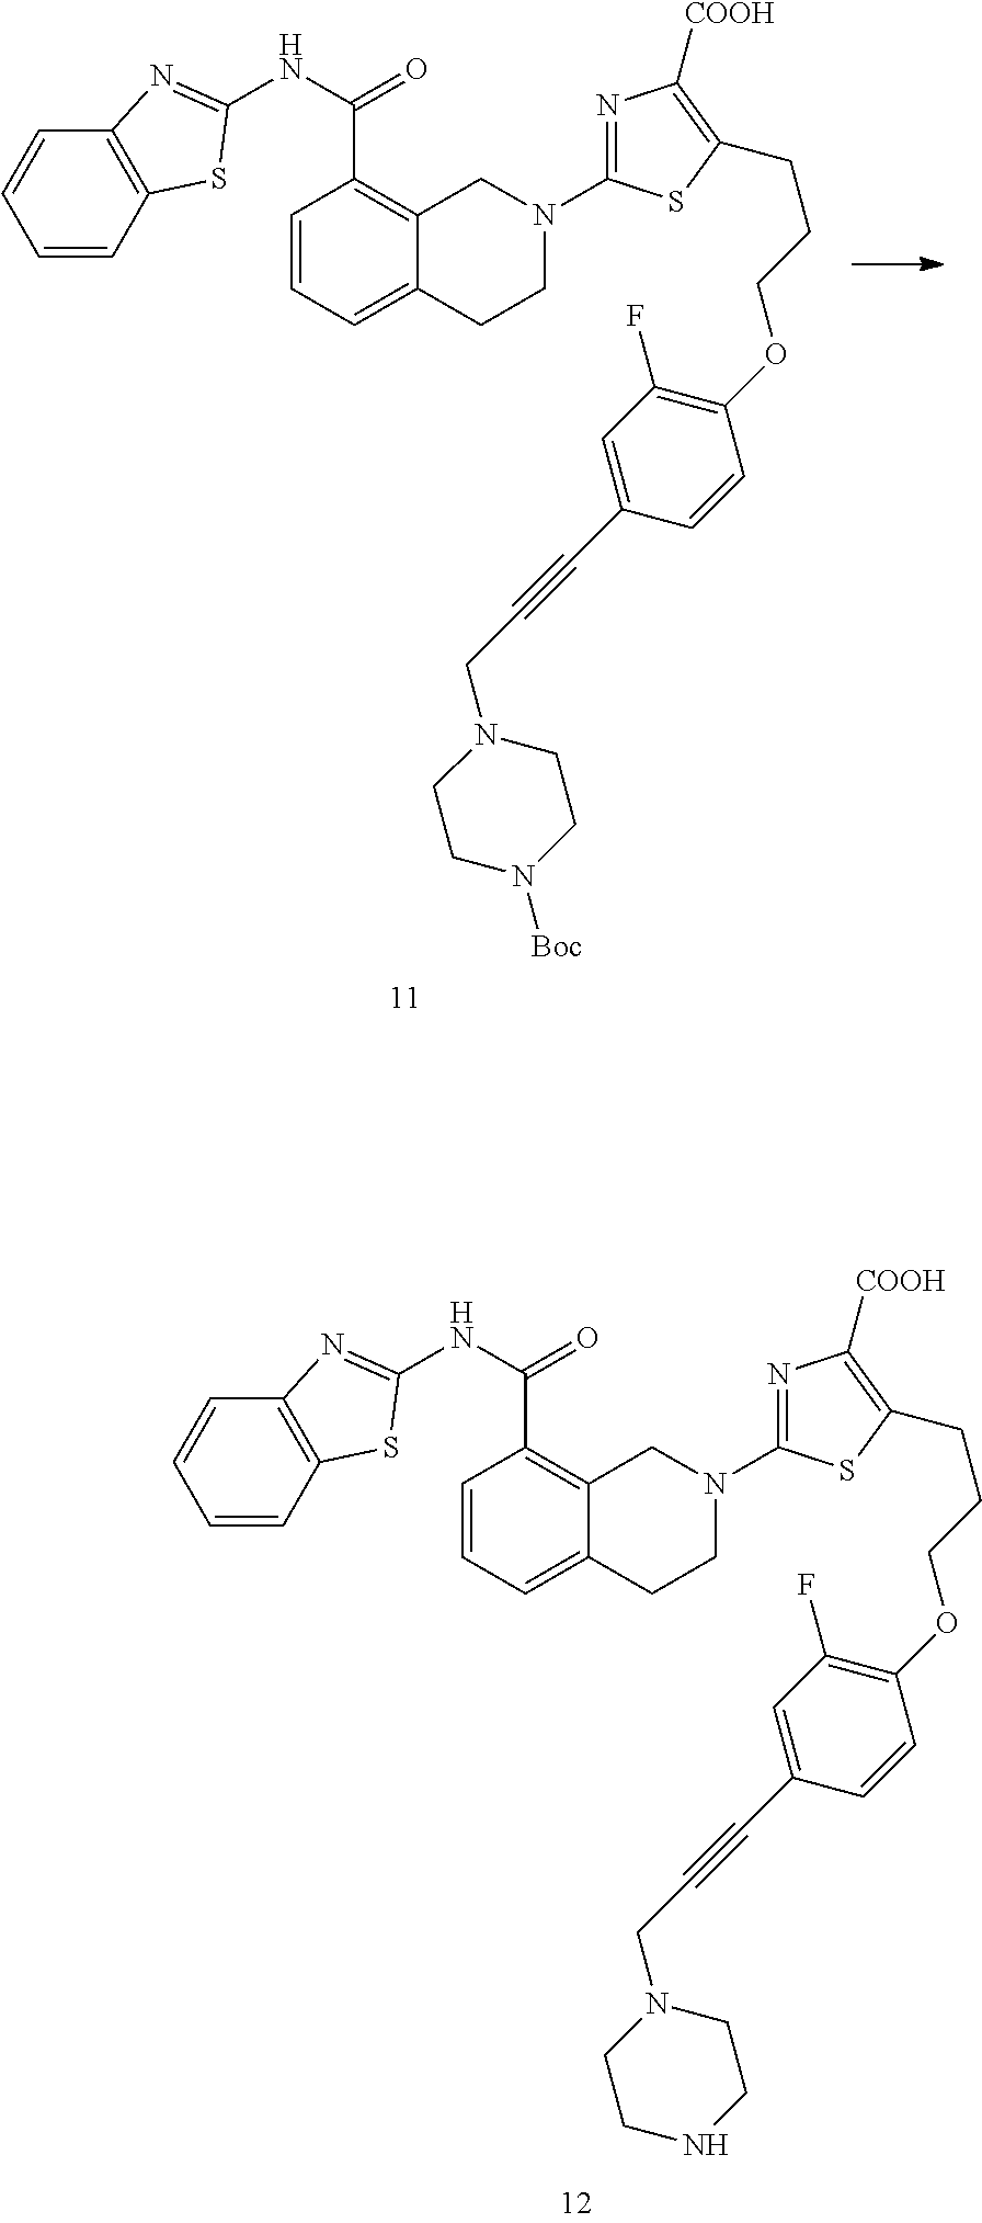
N1=C(N2CC3=C(C(NC4=NC5=C(C=CC=C5)S4)=O)C=CC=C3CC2)SC(CCCOC2=C(F)C=C(C#CCN3CCN([Boc])CC3)C=C2)=C1[COOH].N1=C(N2CC3=C(C(NC4=NC5=C(C=CC=C5)S4)=O)C=CC=C3CC2)SC(CCCOC2=C(F)C=C(C#CCN3CCNCC3)C=C2)=C1[COOH]
